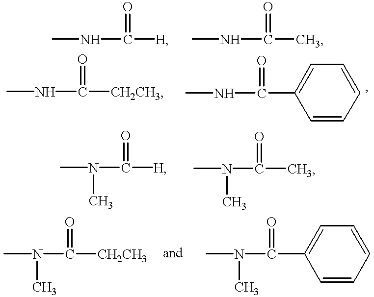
CNC([H])=O.CNC(C)=O.CNC([CH2CH3])=O.CNC(C1=CC=CC=C1)=O.C([H])(=O)N(C)C.C(C)(=O)N(C)C.C([CH2CH3])(=O)N(C)C.C(C1=CC=CC=C1)(=O)N(C)C
